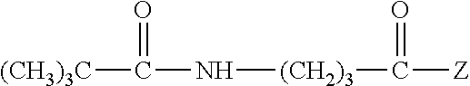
[(CH3)3C]C(=O)N[(CH2)3]C([Z])=O
